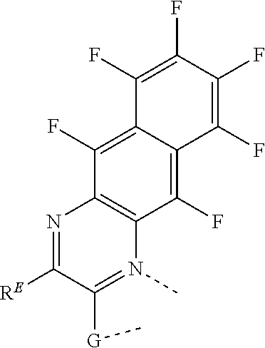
N1=C([RE])C([G]C)=N(C)C2=C1C(F)=C1C(=C2F)C(F)=C(F)C(F)=C1F
